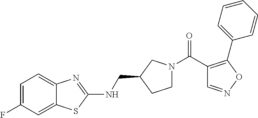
C1=C(F)C=C2C(=C1)N=C(NCC1CCN(C(C3=C(C4=CC=CC=C4)ON=C3)=O)C1)S2
